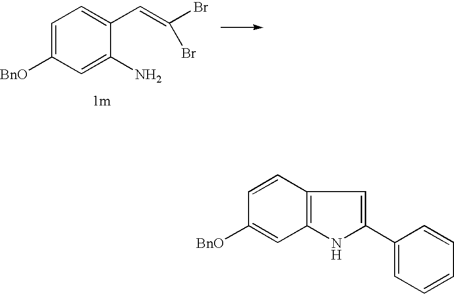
C1=CC2=C(C=C1[BnO])NC(C1=CC=CC=C1)=C2.C1=C([BnO])C=C(N)C(C=C(Br)Br)=C1
